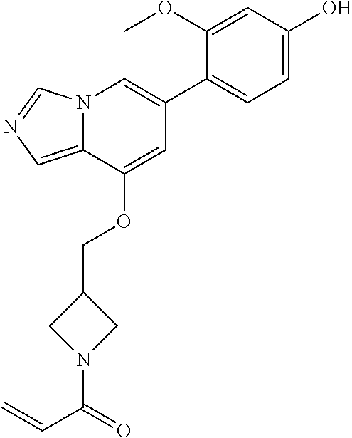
C1(OC)=CC(O)=CC=C1C1=CN2C(=CN=C2)C(OCC2CN(C(=O)C=C)C2)=C1
